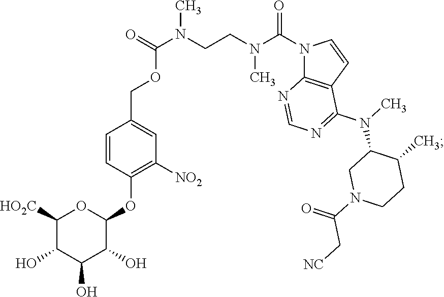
C1([HO2C])C(O)C(O)C(O)C(OC2=C([NO2])C=C(COC(=O)N(C)CCN(C(N3C4=C(C=C3)C(N(C3CN(C(C[NC])=O)CCC3C)C)=NC=N4)=O)C)C=C2)O1
